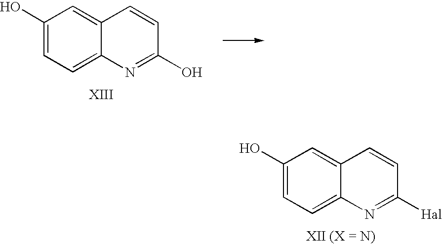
C1(O)=CC=C2C(=C1)C=CC(O)=N2.C1(O)=CC=C2C(=C1)C=CC([Hal])=N2
